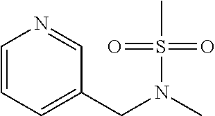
C1=CC=C(CN(C)S(=O)(=O)C)C=N1
